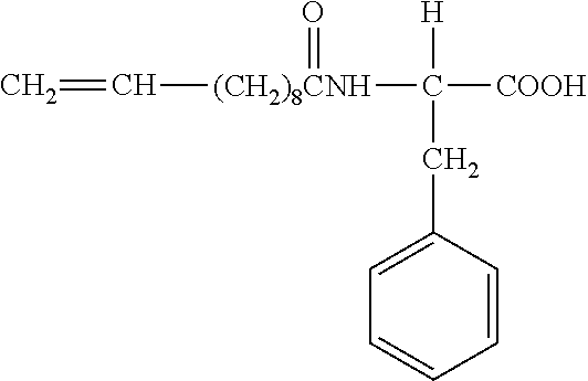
C=C[(CH2)8CNH](C([H])(CC1=CC=CC=C1)[COOH])=O
